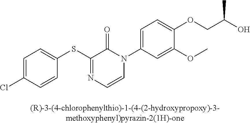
C1(SC2=NC=CN(C3=CC=C(OCC(O)C)C(OC)=C3)C2=O)=CC=C(Cl)C=C1
